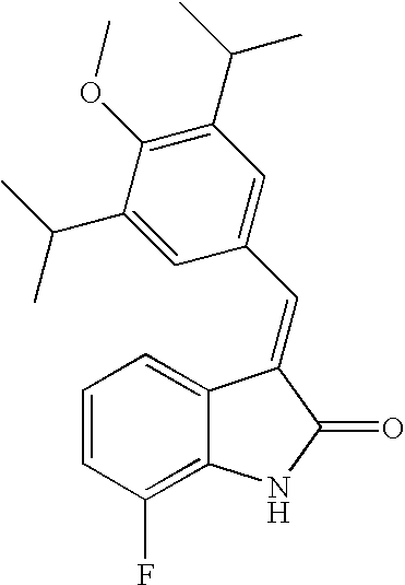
C1=CC(F)=C2C(=C1)C(=CC1=CC(C(C)C)=C(OC)C(C(C)C)=C1)C(=O)N2
